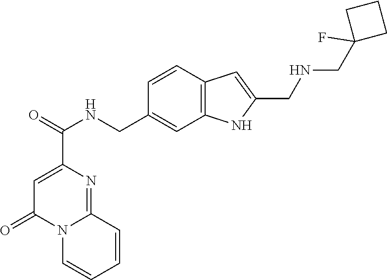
C1=C(C(=O)NCC2=CC3=C(C=C2)C=C(CNCC2(F)CCC2)N3)N=C2N(C1=O)C=CC=C2
